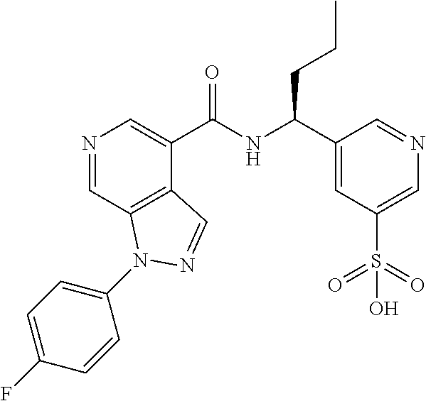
N1=CC2=C(C(C(NC(C3=CC(S(=O)(=O)O)=CN=C3)CCC)=O)=C1)C=NN2C1=CC=C(F)C=C1
